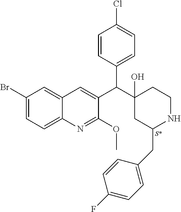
C1(Br)=CC=C2C(=C1)C=C(C(C1(O)CC(CC3=CC=C(F)C=C3)NCC1)C1=CC=C(Cl)C=C1)C(OC)=N2.[S*]
